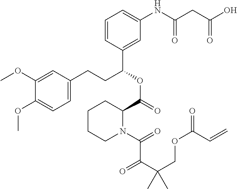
C1(OC)=CC(CCC(OC(=O)C2CCCCN2C(=O)C(C(COC(=O)C=C)(C)C)=O)C2=CC(NC(CC(O)=O)=O)=CC=C2)=CC=C1OC
